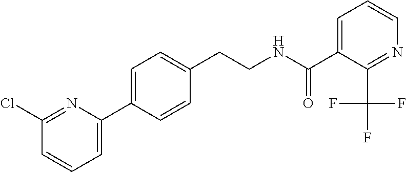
C(CNC(=O)C1=CC=CN=C1C(F)(F)F)C1=CC=C(C2=CC=CC(Cl)=N2)C=C1
